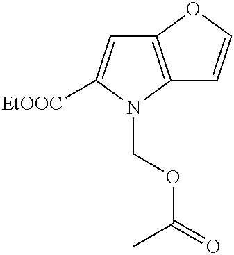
C12=C(N(COC(=O)C)C([EtOOC])=C1)C=CO2
